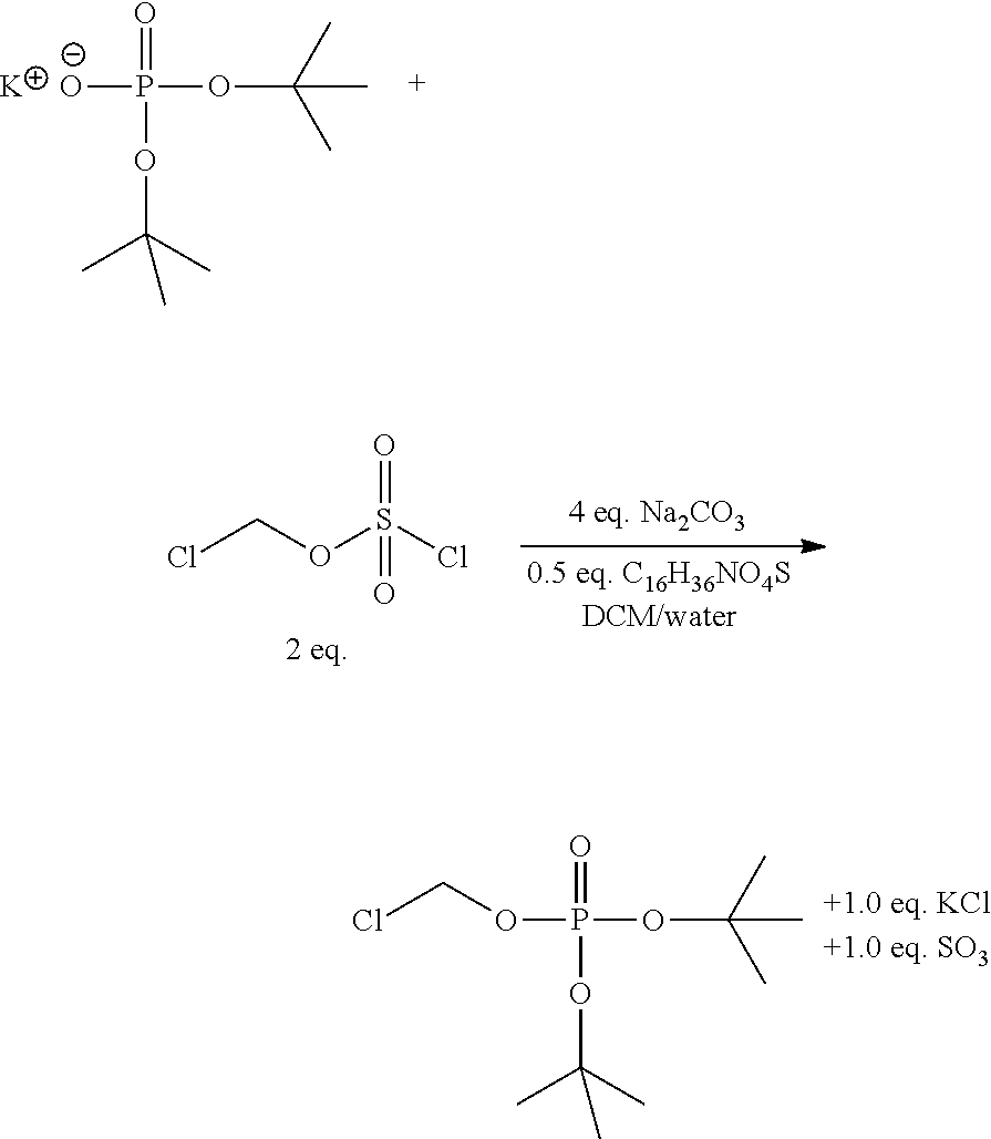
[O-]P(OC(C)(C)C)(=O)OC(C)(C)C.[K].ClCOS(Cl)(=O)=O.O(P(OC(C)(C)C)(=O)OC(C)(C)C)CCl
